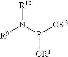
[R10]N(P([OR2])[OR1])[R9]
